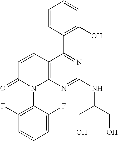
C1=CC(C2=NC(NC(CO)CO)=NC3=C2C=CC(=O)N3C2=C(F)C=CC=C2F)=C(O)C=C1
